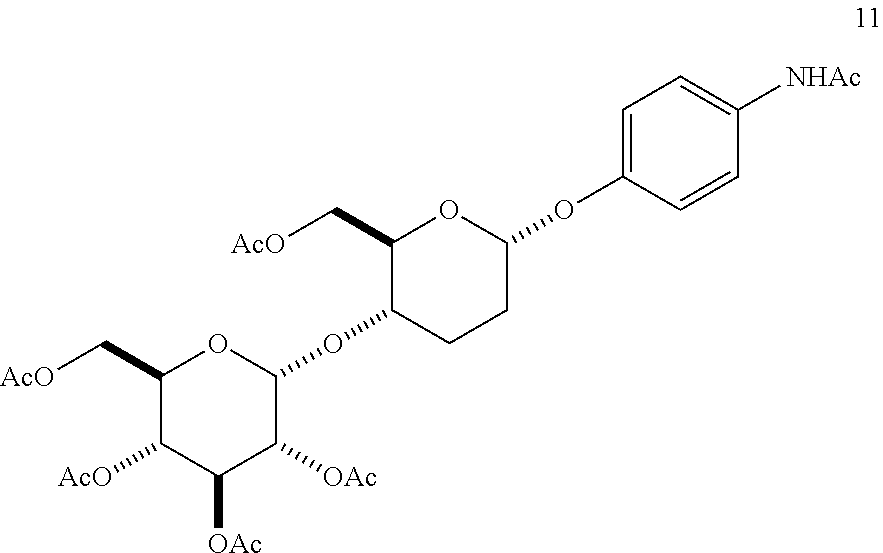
C1(C[AcO])C([AcO])C([OAc])C([OAc])C(OC2CCC(OC3=CC=C([NHAc])C=C3)OC2C[AcO])O1
